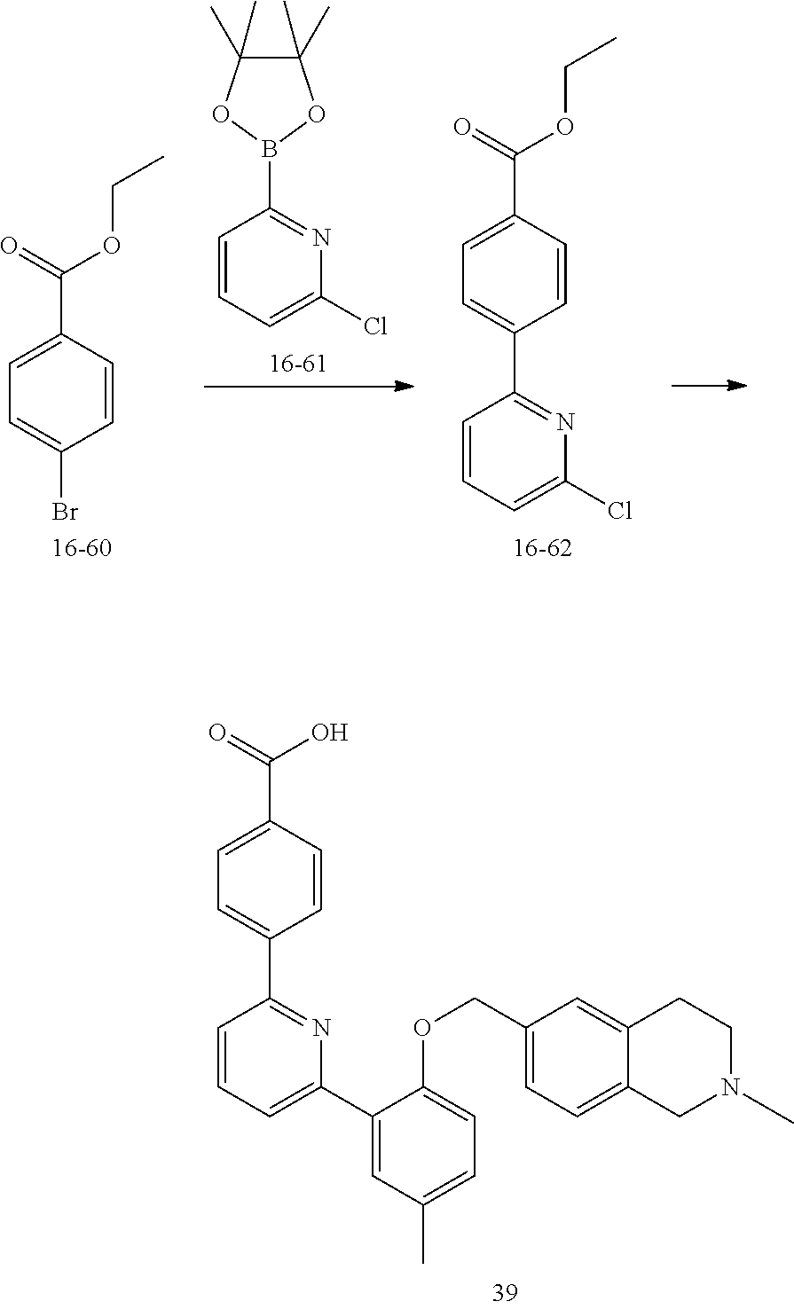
C1=CC=C(C2=CC(C)=CC=C2OCC2=CC=C3C(=C2)CCN(C)C3)N=C1C1=CC=C(C(=O)O)C=C1.C1=CC(B2OC(C)(C)C(C)(C)O2)=NC(Cl)=C1.BrC1=CC=C(C(=O)OCC)C=C1.C1=CC=C(Cl)N=C1C1=CC=C(C(=O)OCC)C=C1
